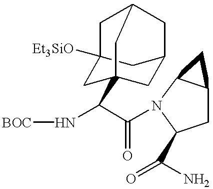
N(C(C(N1C2C(CC1C(=O)N)C2)=O)C12CC3CC([Et3SiO])(C1)CC(C3)C2)[BOC]
